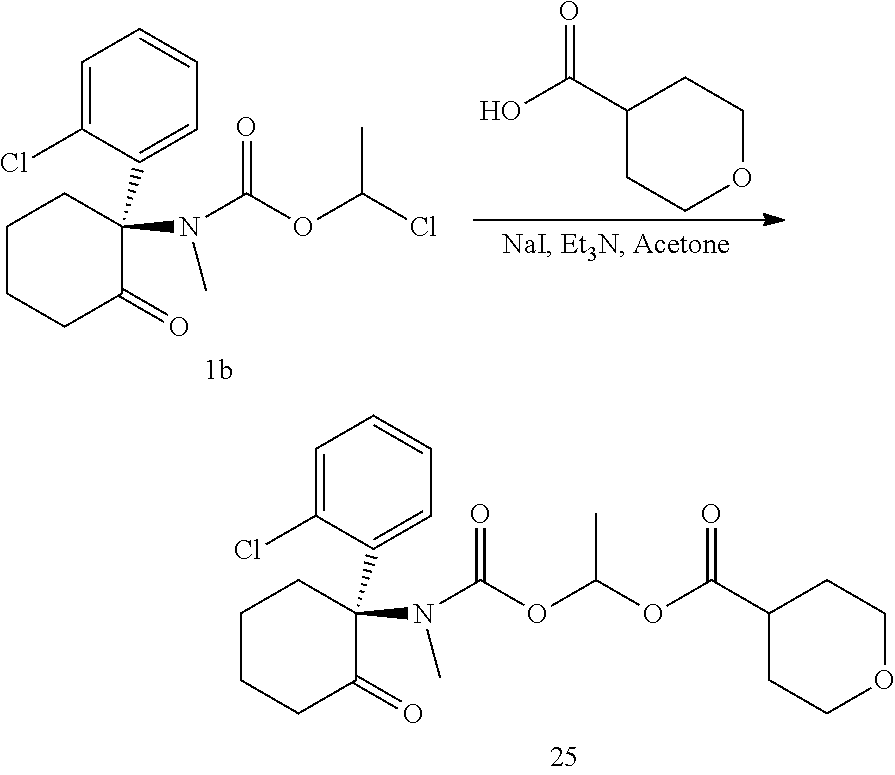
C1CCC(=O)C(N(C)C(OC(OC(C2CCOCC2)=O)C)=O)(C2=CC=CC=C2Cl)C1.C1CCC(=O)C(N(C)C(OC(Cl)C)=O)(C2=CC=CC=C2Cl)C1.OC(C1CCOCC1)=O
